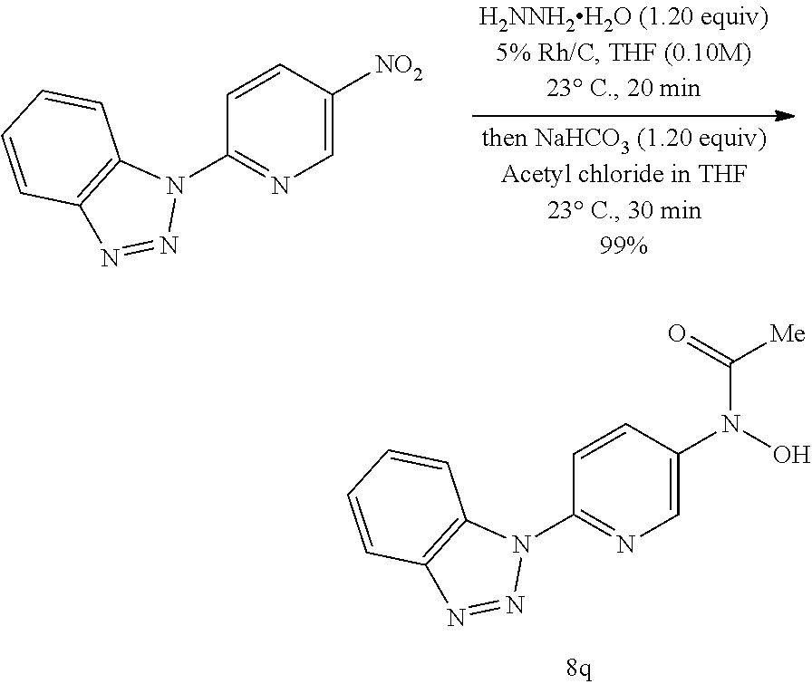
C1=CC([NO2])=CN=C1N1C2=C(N=N1)C=CC=C2.C1=CC(N(O)C(=O)[Me])=CN=C1N1C2=C(N=N1)C=CC=C2
